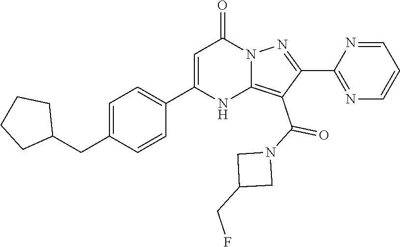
C(C1CCCC1)C1=CC=C(C2=CC(=O)N3C(=C(C(N4CC(CF)C4)=O)C(C4=NC=CC=N4)=N3)N2)C=C1
